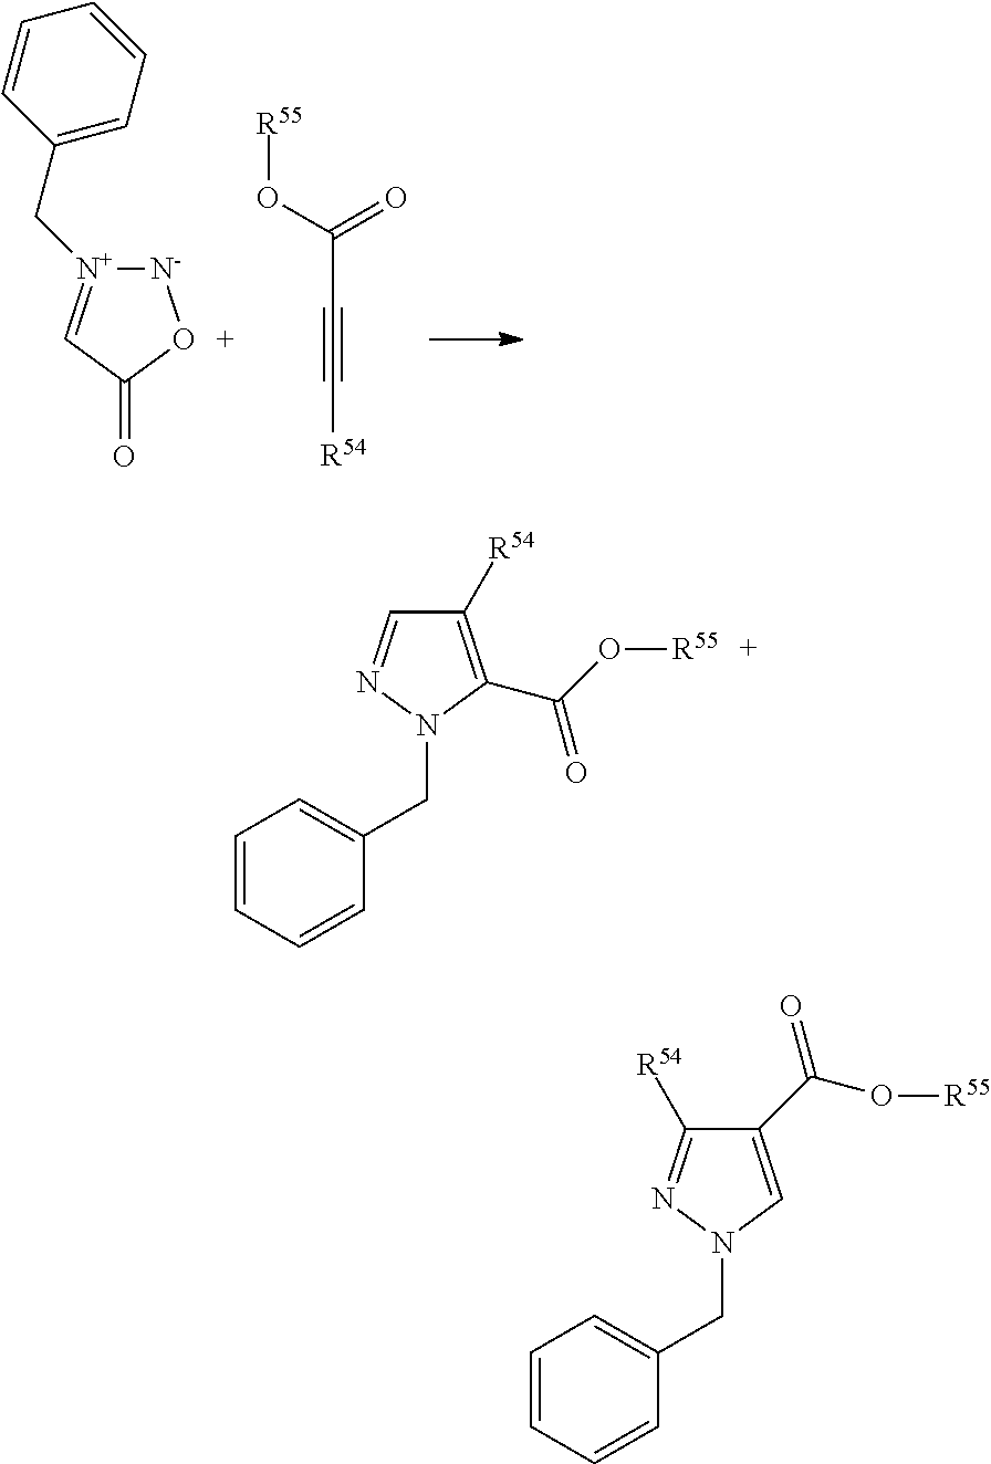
[N-]1[N+](CC2=CC=CC=C2)=CC(=O)O1.[R55]OC(=O)C#C[R54].C1([R54])=C(C(=O)O[R55])N(CC2=CC=CC=C2)N=C1.C1(C(=O)O[R55])=CN(CC2=CC=CC=C2)N=C1[R54]
